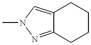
C12=NN(C)C=C1CCCC2
